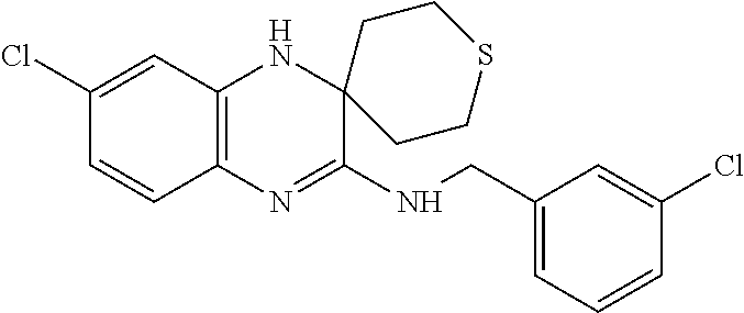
C1(CNC2=NC3=C(NC24CCSCC4)C=C(Cl)C=C3)=CC=CC(Cl)=C1
